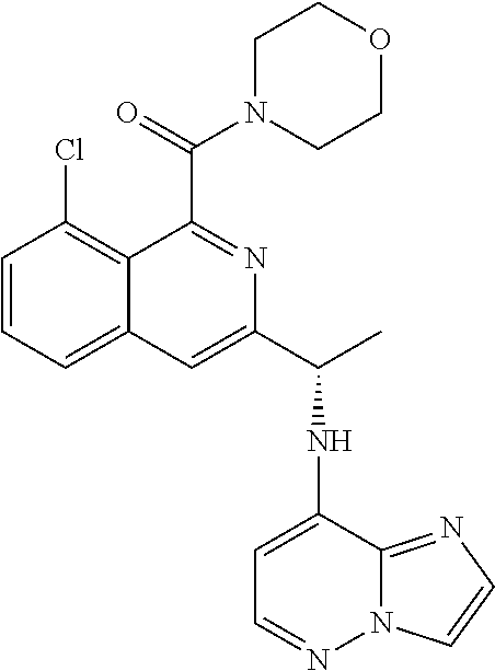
C1=CC=C2C(=C1Cl)C(C(N1CCOCC1)=O)=NC(C(C)NC1=CC=NN3C1=NC=C3)=C2
